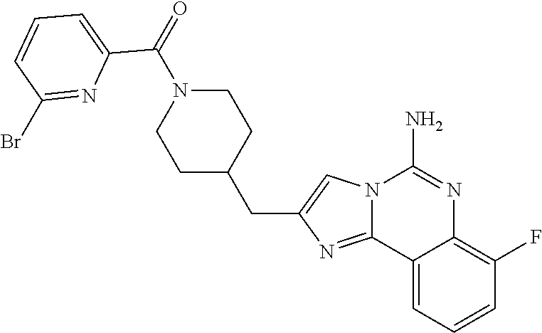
C12=CC=CC(F)=C1N=C(N)N1C2=NC(CC2CCN(C(=O)C3=CC=CC(Br)=N3)CC2)=C1
